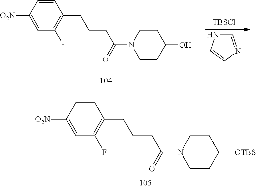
C1=CC([O2N])=CC(F)=C1CCCC(N1CCC(O)CC1)=O.[TBSCl].C1=NC=CN1.C1=CC([O2N])=CC(F)=C1CCCC(N1CCC([OTBS])CC1)=O
